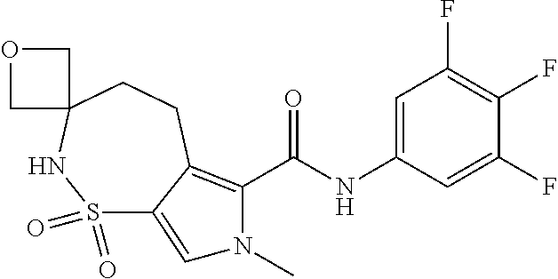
C1=C(NC(C2=C3C(=CN2C)S(=O)(=O)NC2(CC3)COC2)=O)C=C(F)C(F)=C1F
